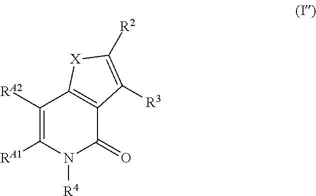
C1([RA2])=C([RA1])N([R4])C(=O)C2=C1[X]C([R2])=C2[R3]
